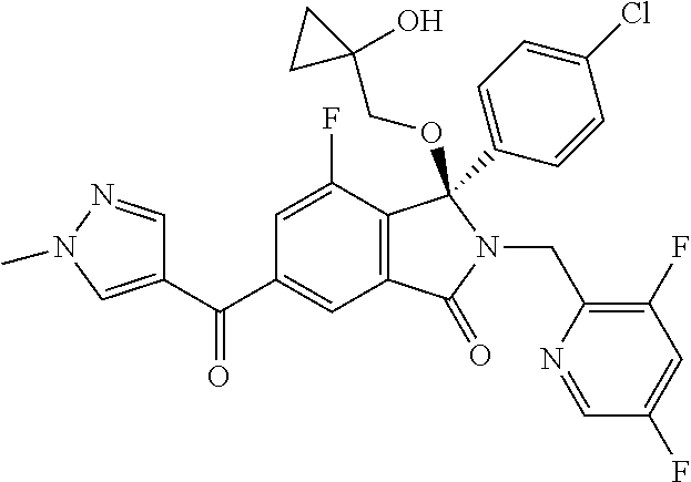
C1=C(F)C2=C(C=C1C(=O)C1=CN(C)N=C1)C(=O)N(CC1=C(F)C=C(F)C=N1)C2(C1=CC=C(Cl)C=C1)OCC1(O)CC1
